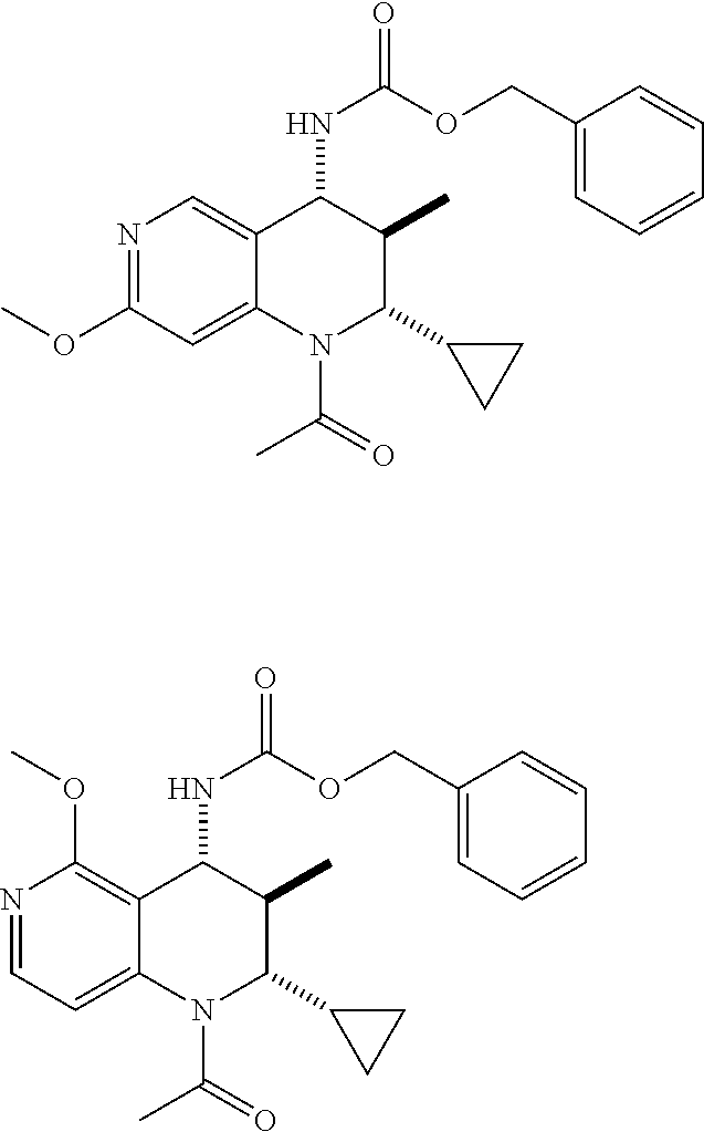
N1=C(OC)C=C2C(=C1)C(NC(OCC1=CC=CC=C1)=O)C(C)C(C1CC1)N2C(C)=O.N1=CC=C2C(=C1OC)C(NC(OCC1=CC=CC=C1)=O)C(C)C(C1CC1)N2C(=O)C
